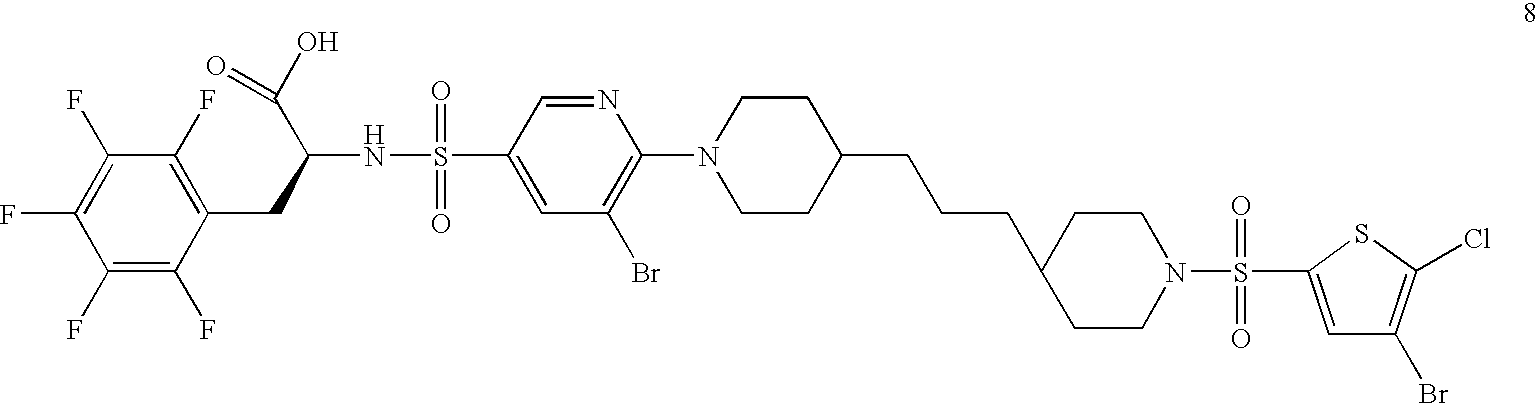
C1(F)=C(F)C(CC(NS(=O)(=O)C2=CC(Br)=C(N3CCC(CCCC4CCN(S(=O)(=O)C5=CC(Br)=C(Cl)S5)CC4)CC3)N=C2)C(O)=O)=C(F)C(F)=C1F
